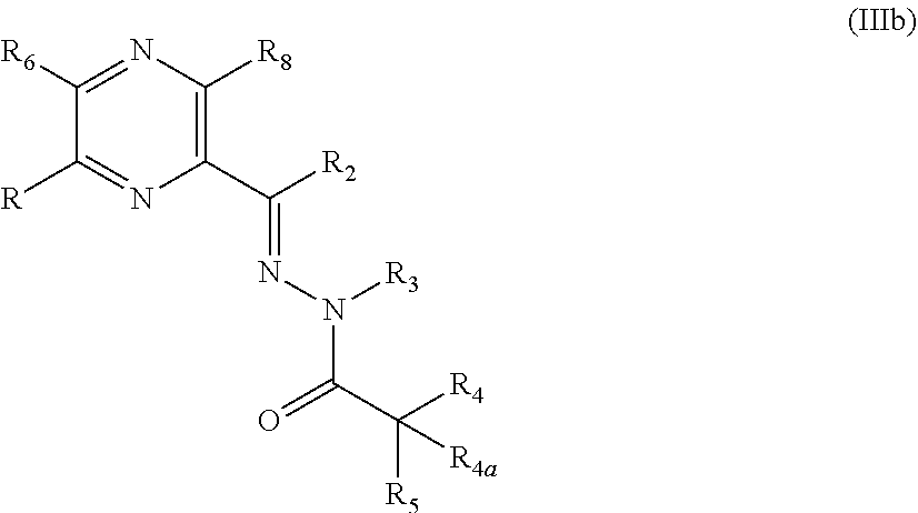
C(C([R5])([R4])[R4a])(=O)N([R3])N=C(C1=C([R8])N=C([R6])C([R])=N1)[R2]
